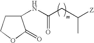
C1(NC(CC([Z])C)=O)CCOC1=O
